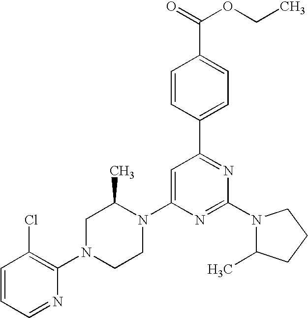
C1=CC=NC(N2CCN(C3=CC(C4=CC=C(C(=O)OCC)C=C4)=NC(N4C(C)CCC4)=N3)C(C)C2)=C1Cl
